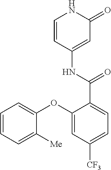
C1=CC(NC(=O)C2=CC=C([CF3])C=C2OC2=CC=CC=C2[Me])=CC(=O)N1
